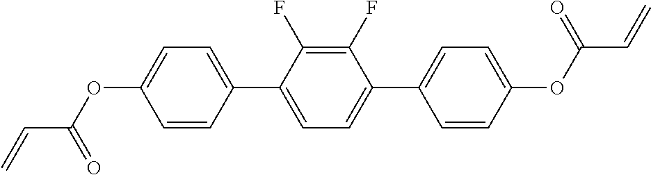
C1(C2=CC=C(C3=CC=C(OC(=O)C=C)C=C3)C(F)=C2F)=CC=C(OC(=O)C=C)C=C1
